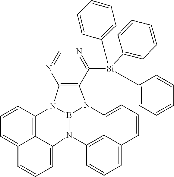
B12N3C4=C5C(=CC=CC5=CC=C4)N1C1=C(N2C2=C4C3=CC=CC4=CC=C2)N=CN=C1[Si](C1=CC=CC=C1)(C1=CC=CC=C1)C1=CC=CC=C1
